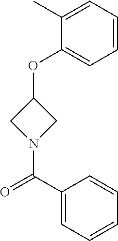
C1N(C(C2=CC=CC=C2)=O)CC1OC1=CC=CC=C1C
